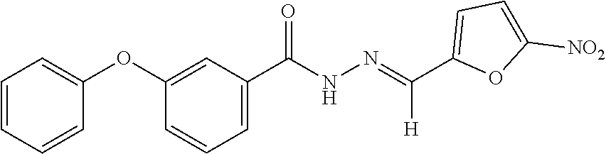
C1(C(=NNC(C2=CC=CC(OC3=CC=CC=C3)=C2)=O)[H])=CC=C([NO2])O1
